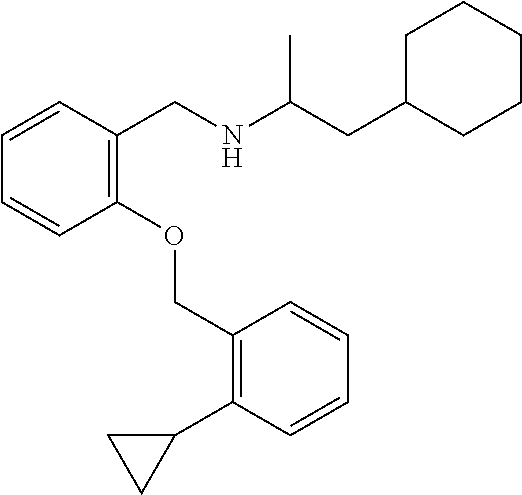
C1(OCC2=C(C3CC3)C=CC=C2)=C(CNC(CC2CCCCC2)C)C=CC=C1
